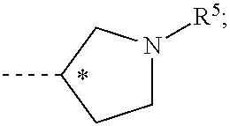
C1(C)CCN([R5])C1
